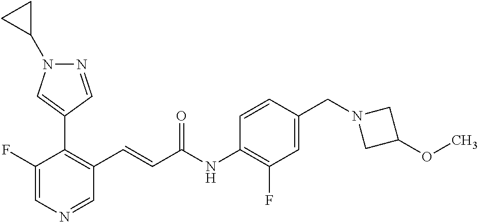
C1(F)=CN=CC(C=CC(NC2=C(F)C=C(CN3CC(OC)C3)C=C2)=O)=C1C1=CN(C2CC2)N=C1
